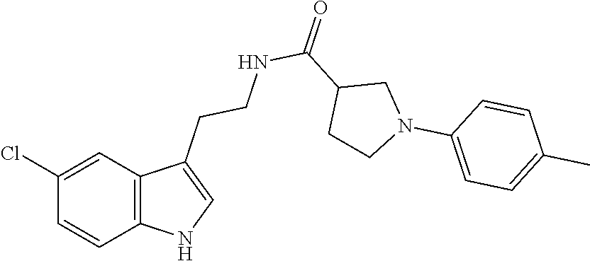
C12=C(C=C(Cl)C=C1)C(CCNC(C1CCN(C3=CC=C(C)C=C3)C1)=O)=CN2
